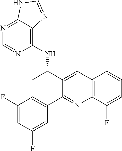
C1(NC(C2=CC3=C(N=C2C2=CC(F)=CC(F)=C2)C(F)=CC=C3)C)=C2C(=NC=N1)NC=N2
